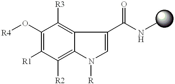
C1(O[R4])=C([R1])C([R2])=C2C(=C1[R3])C(C(NC)=O)=CN2[R]
